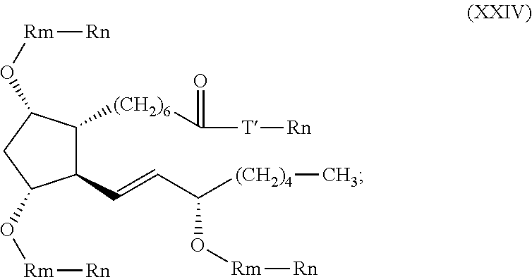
C1(C=CC(O[Rm][Rn])[(CH2)4]C)C([(CH2)6]C(=O)[T][Rn])C(O[Rm][Rn])CC1O[Rm][Rn]
